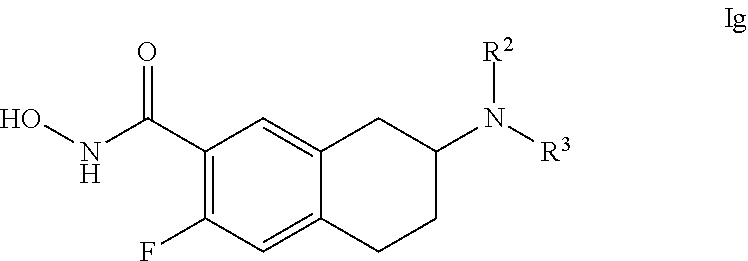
C1(C(NO)=O)=C(F)C=C2C(=C1)CC(N([R3])[R2])CC2
